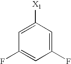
C1(F)=CC([X1])=CC(F)=C1
